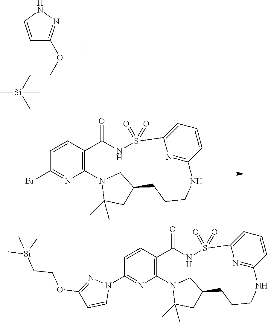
C1=CNN=C1OCC[Si](C)(C)C.C12=C(C=CC(Br)=N1)C(=O)NS(=O)(=O)C1=CC=CC(=N1)NCCCC1CC(C)(C)N2C1.C12=C(C=CC(N3N=C(OCC[Si](C)(C)C)C=C3)=N1)C(=O)NS(=O)(=O)C1=CC=CC(=N1)NCCCC1CC(C)(C)N2C1
